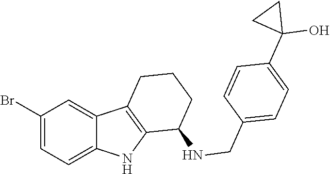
C1(Br)=CC=C2C(=C1)C1=C(N2)C(NCC2=CC=C(C3(O)CC3)C=C2)CCC1
